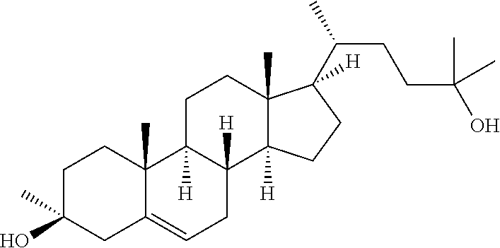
C1C(O)(C)CC2=CCC3([H])C([H])(C2(C)C1)CCC1(C)C3([H])CCC1(C(C)CCC(O)(C)C)[H]
